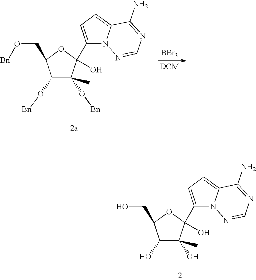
C1(O[Bn])C(O[Bn])(C)C(C2=CC=C3N2N=CN=C3N)(O)OC1CO[Bn].[BBr3].C1(O)C(O)(C)C(C2=CC=C3N2N=CN=C3N)(O)OC1CO
